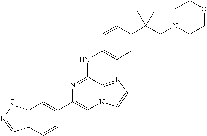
C12=C(C=CC(C3=CN4C(=NC=C4)C(NC4=CC=C(C(CN5CCOCC5)(C)C)C=C4)=N3)=C1)C=NN2
